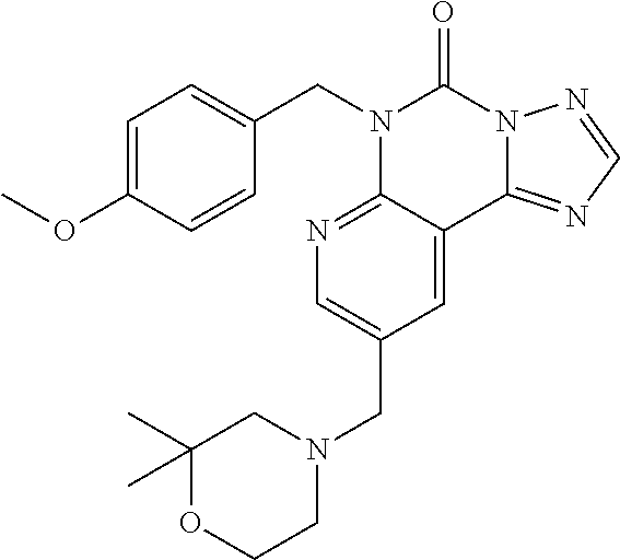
C1=C(OC)C=CC(CN2C3=NC=C(CN4CC(C)(C)OCC4)C=C3C3=NC=NN3C2=O)=C1
